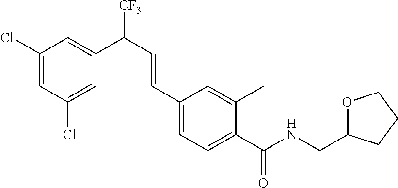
C1(Cl)=CC(Cl)=CC(C([CF3])C=CC2=CC=C(C(NCC3OCCC3)=O)C(C)=C2)=C1
